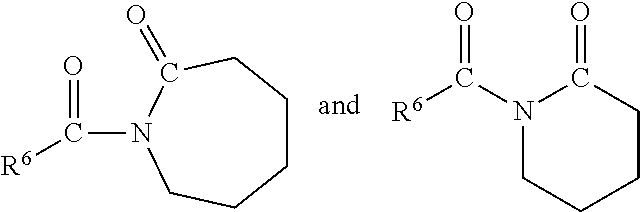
C1CCC(=O)N(C([R6])=O)CC1.N1(C([R6])=O)CCCCC1=O
